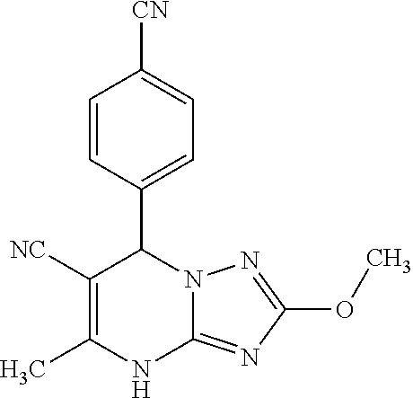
C1=CC(C2C([NC])=C(C)NC3=NC(OC)=NN32)=CC=C1[CN]
